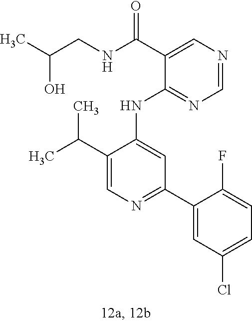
C1(NC2=CC(C3=CC(Cl)=CC=C3F)=NC=C2C(C)C)=NC=NC=C1C(NCC(C)O)=O
